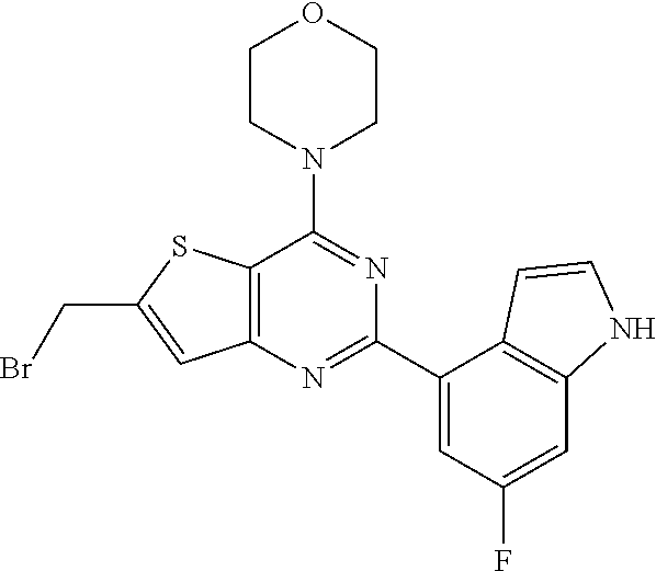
N1=C(N2CCOCC2)C2=C(N=C1C1=CC(F)=CC3=C1C=CN3)C=C(CBr)S2
